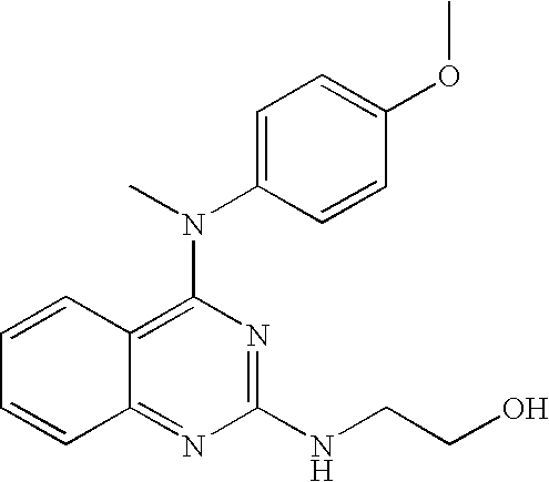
C1=CC2=C(N(C3=CC=C(OC)C=C3)C)N=C(NCCO)N=C2C=C1
